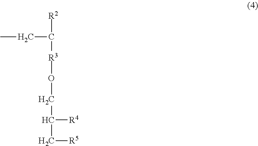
[R2]C(CC)[R3]OCC(C[R5])[R4]
